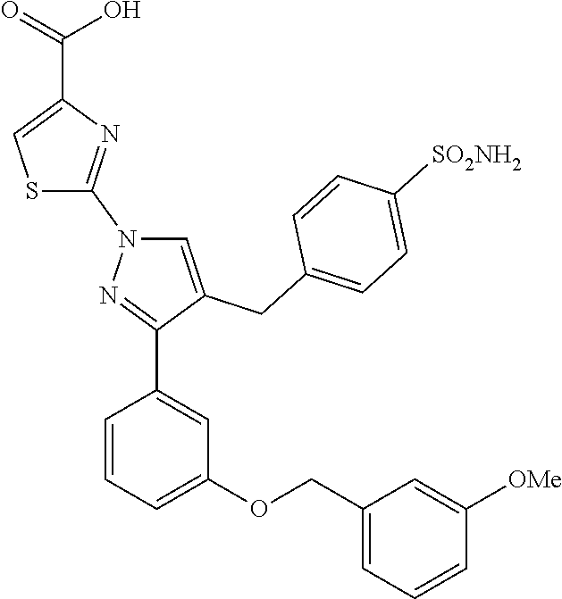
C1=CC=C(OCC2=CC=CC([OMe])=C2)C=C1C1=NN(C2=NC(C(=O)O)=CS2)C=C1CC1=CC=C([SO2NH2])C=C1
